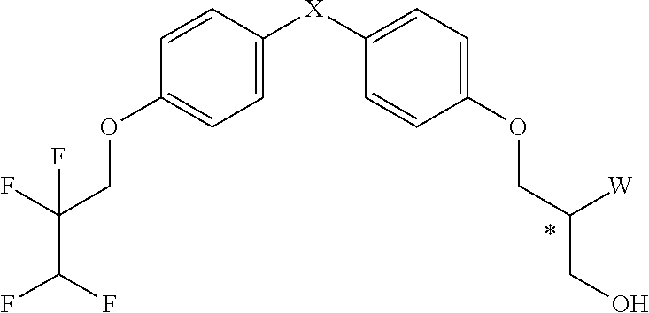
C1=CC([X]C2=CC=C(OCC([W])CO)C=C2)=CC=C1OCC(F)(C(F)F)F
